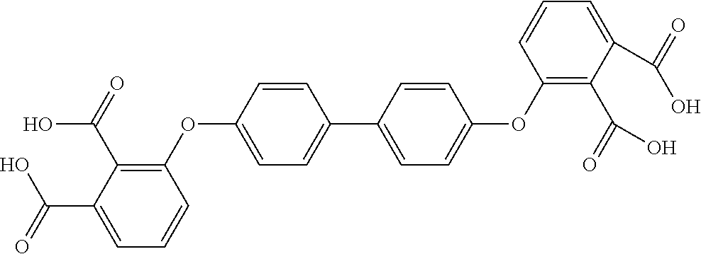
C1=CC(OC2=C(C(=O)O)C(C(=O)O)=CC=C2)=CC=C1C1=CC=C(OC2=C(C(O)=O)C(C(=O)O)=CC=C2)C=C1
